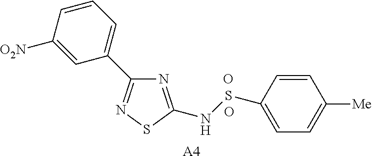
N1=C(NSC2=CC=C([Me])C=C2)SN=C1C1=CC=CC([O2N])=C1.[A4].O.O
